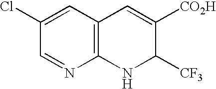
C1(Cl)=CC2=C(N=C1)NC([CF3])C([CO2H])=C2
